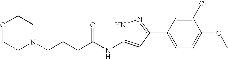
C(NC1=CC(C2=CC=C(OC)C(Cl)=C2)=NN1)(=O)CCCN1CCOCC1
